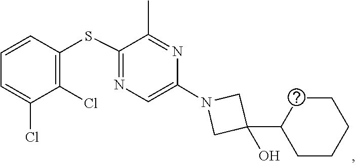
N1(C2=CN=C(SC3=C(Cl)C(Cl)=CC=C3)C(C)=N2)CC(C2CCCCC2)(O)C1
